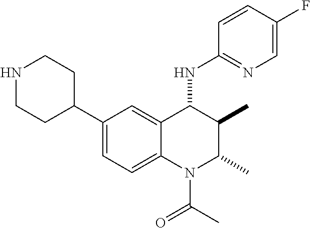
C1(C2CCNCC2)=CC=C2C(=C1)C(NC1=NC=C(F)C=C1)C(C)C(C)N2C(C)=O
